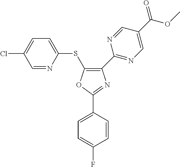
C1=NC(SC2=C(C3=NC=C(C(=O)OC)C=N3)N=C(C3=CC=C(F)C=C3)O2)=CC=C1Cl
